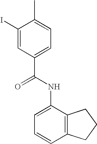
C1(I)=CC(C(=O)NC2=CC=CC3=C2CCC3)=CC=C1C
